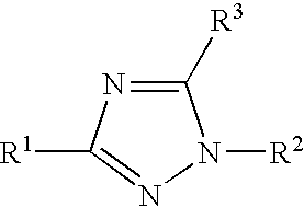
C1([R3])=NC([R1])=NN1[R2]
